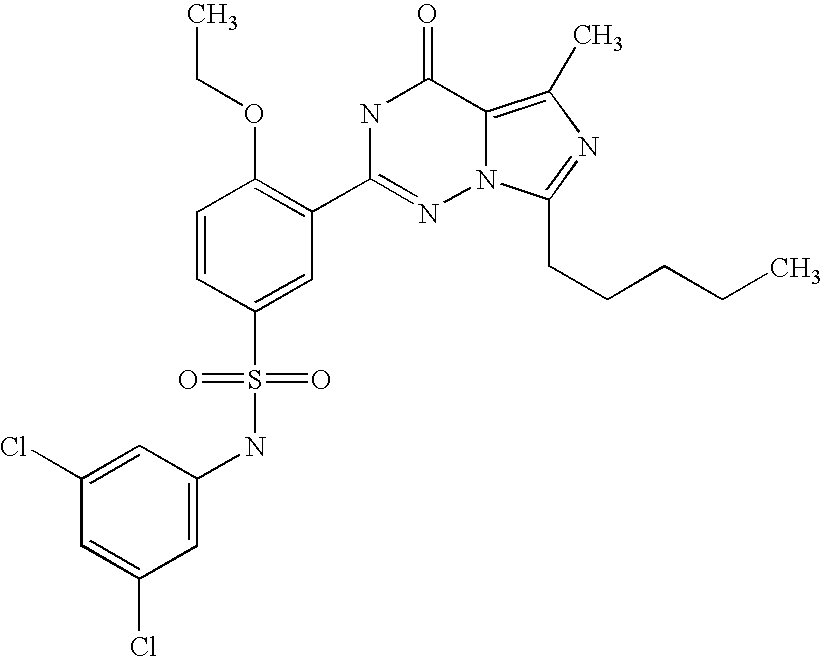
C1=CC(S(NC2=CC(Cl)=CC(Cl)=C2)(=O)=O)=CC(C2=NN3C(=C(C)N=C3CCCCC)C(=O)N2)=C1OCC
